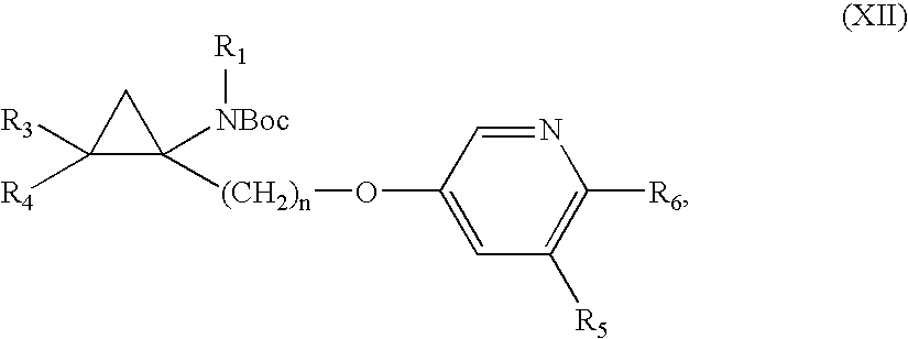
C1([R4])([R3])C([(CH2)n]OC2=CC([R5])=C([R6])N=C2)([NBoc][R1])C1
